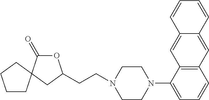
O1C(=O)C2(CC1CCN1CCN(C3=CC=CC4=C3C=C3C(=C4)C=CC=C3)CC1)CCCC2
